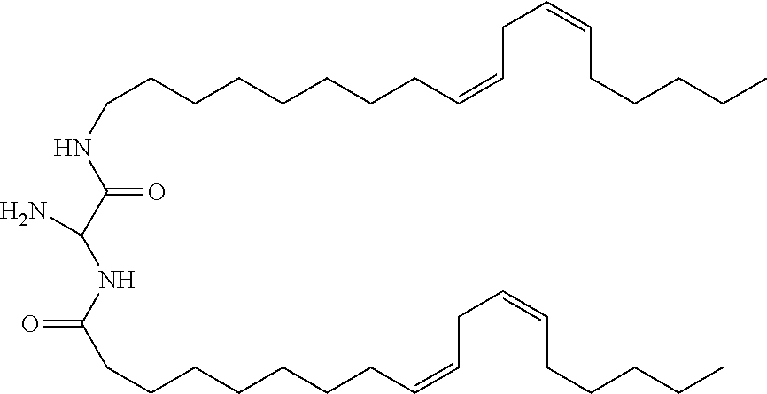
C(CCCCCCCC=CCC=CCCCCC)NC(C(NC(CCCCCCCC=CCC=CCCCCC)=O)N)=O
